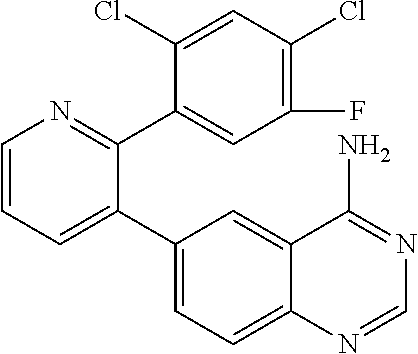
C1=CC=C(C2=CC=C3C(=C2)C(N)=NC=N3)C(C2=CC(F)=C(Cl)C=C2Cl)=N1
